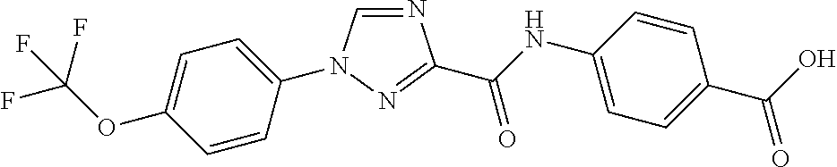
N1=CN(C2=CC=C(OC(F)(F)F)C=C2)N=C1C(NC1=CC=C(C(O)=O)C=C1)=O
